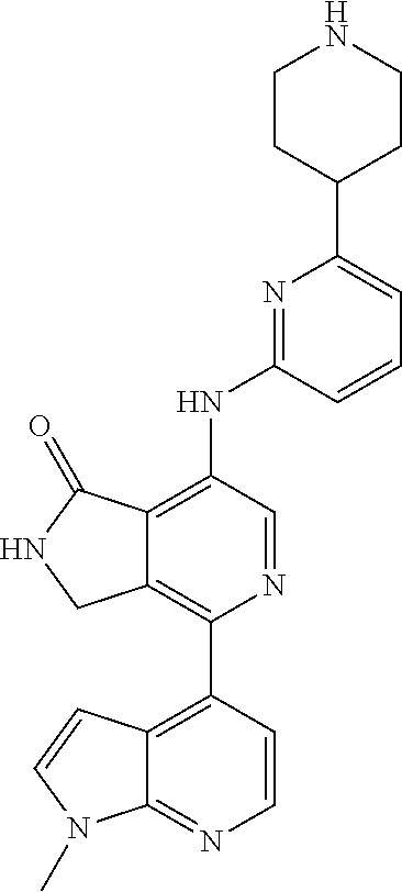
C12=C(C3=C4C(=NC=C3)N(C)C=C4)N=CC(NC3=NC(C4CCNCC4)=CC=C3)=C1C(=O)NC2
